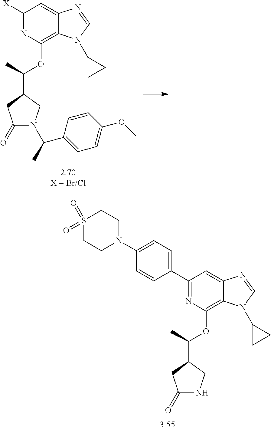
S1(=O)(=O)CCN(C2=CC=C(C3=NC(OC(C)C4CNC(=O)C4)=C4C(=C3)N=CN4C3CC3)C=C2)CC1.[X]C1=NC(OC(C)C2CN(C(C)C3=CC=C(OC)C=C3)C(=O)C2)=C2C(=C1)N=CN2C1CC1
